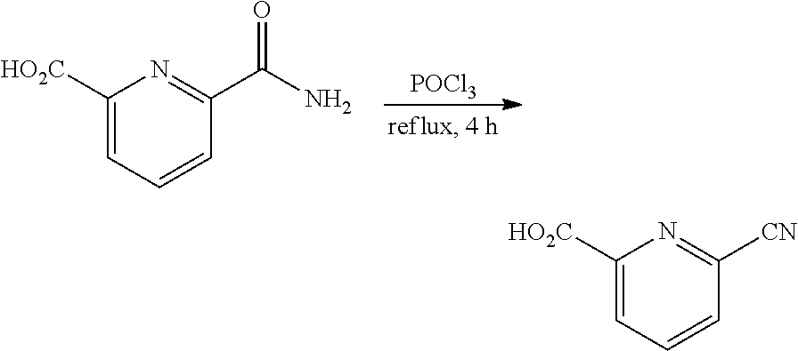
C1([HO2C])=CC=CC(C(N)=O)=N1.[POCl3].C1([HO2C])=CC=CC([CN])=N1
